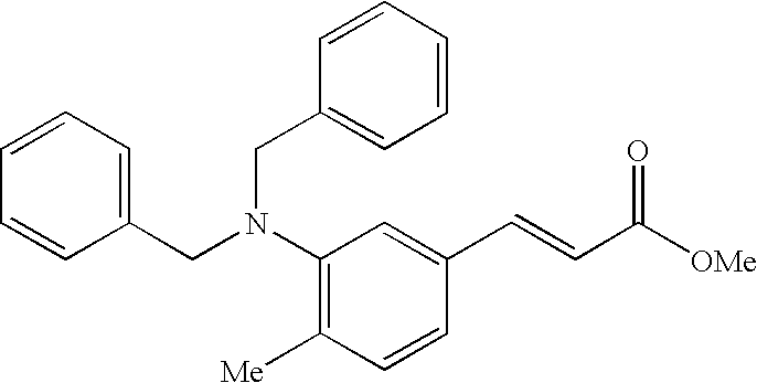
C1(CN(C2=C([Me])C=CC(C=CC([OMe])=O)=C2)CC2=CC=CC=C2)=CC=CC=C1
